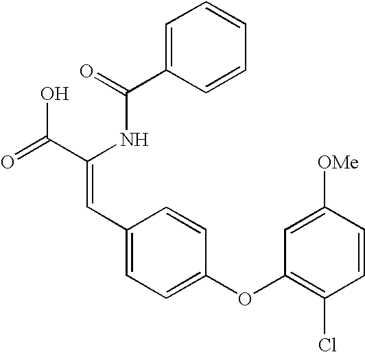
C(=O)(NC(C(=O)O)=CC1=CC=C(OC2=C(Cl)C=CC([OMe])=C2)C=C1)C1=CC=CC=C1
